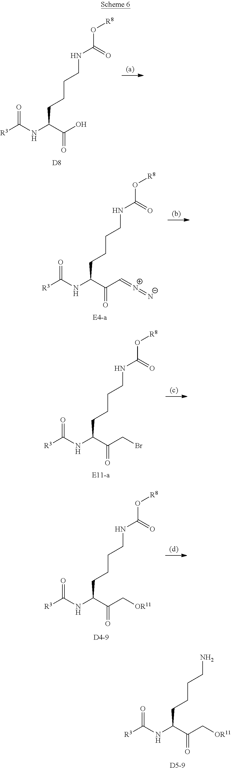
O=C(NC(C(O)=O)CCCCNC(O[R8])=O)[R3].[D8].O=C(NC(C(=O)C=[N+]=[N-])CCCCNC(O[R8])=O)[R3].[E4-a].O=C(NC(C(=O)CBr)CCCCNC(O[R8])=O)[R3].[E11-a].O=C(NC(C(C[OR11])=O)CCCCNC(O[R8])=O)[R3].[D4-9].O=C(NC(C(C[OR11])=O)CCCCN)[R3].[D5-9]
